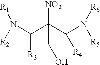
N(C(C(C(N([R5])[R6])[R4])([NO2])CO)[R3])([R1])[R2]
